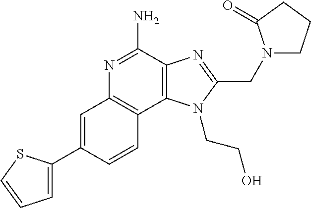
C1=C(C2=CC=CS2)C=CC2=C1N=C(N)C1=C2N(CCO)C(CN2CCCC2=O)=N1
